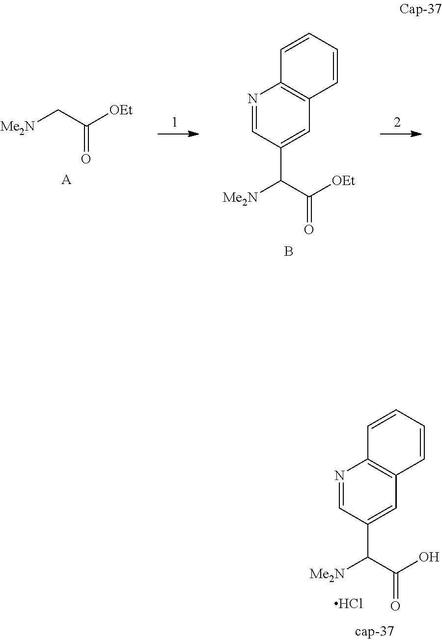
[Me2N]C(C(O)=O)C1=CC2=C(N=C1)C=CC=C2.Cl.[Me2N]CC([OEt])=O.[A].[Me2N]C(C([OEt])=O)C1=CC2=C(N=C1)C=CC=C2.B
